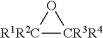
[R1R2C]1[CR3R4]O1
